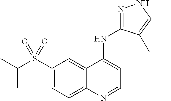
C1(S(C(C)C)(=O)=O)=CC=C2C(=C1)C(NC1=NNC(C)=C1C)=CC=N2
